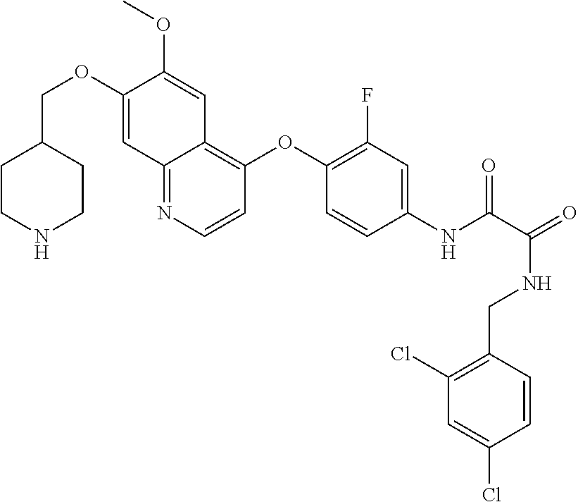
C1CNCCC1COC1=CC2=NC=CC(OC3=C(F)C=C(NC(=O)C(NCC4=C(Cl)C=C(Cl)C=C4)=O)C=C3)=C2C=C1OC
